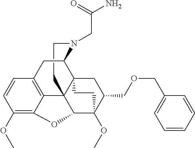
C1CN(CC(N)=O)C2C34C15C1=C(C=CC(OC)=C1OC5C(OC)(C(COCC1=CC=CC=C1)C3)CC4)C2
